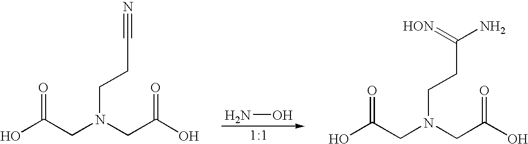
OC(CN(CC(O)=O)CCC#N)=O.NO.OC(CN(CC(O)=O)CCC(N)=[HON])=O
